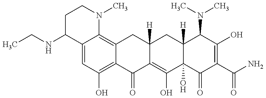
C(NC1C2=CC(O)=C3C(=C2N(C)CC1)CC1([H])C(=C(O)C2(O)C([H])(C1)C(N(C)C)C(O)=C(C(N)=O)C2=O)C3=O)C
